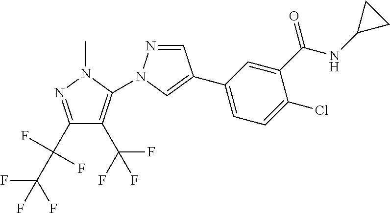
C1(C(C(F)(F)F)(F)F)=NN(C)C(N2N=CC(C3=CC=C(Cl)C(C(NC4CC4)=O)=C3)=C2)=C1C(F)(F)F
